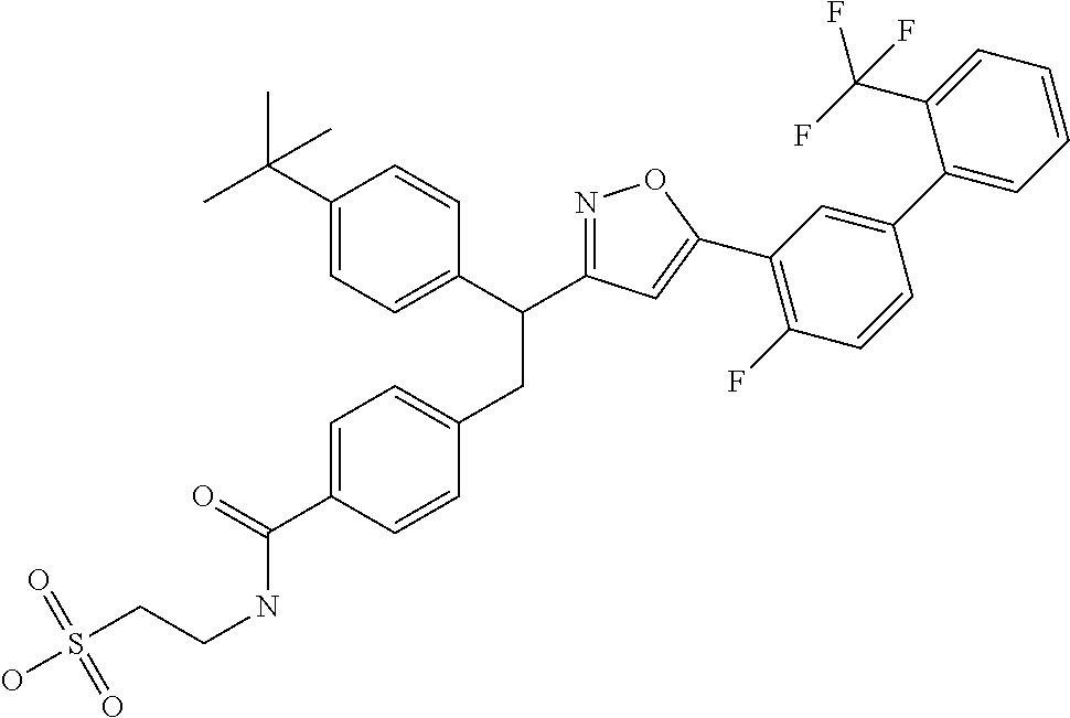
C1=C(C(=O)NCCS(O)(=O)=O)C=CC(CC(C2=CC=C(C(C)(C)C)C=C2)C2=NOC(C3=C(F)C=CC(C4=CC=CC=C4C(F)(F)F)=C3)=C2)=C1
